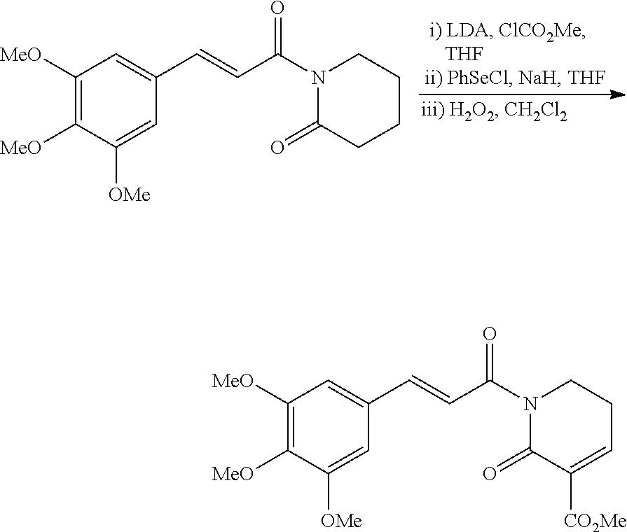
C1([MeO])=C([MeO])C([OMe])=CC(C=CC(N2C(=O)CCCC2)=O)=C1.C1([MeO])=C([MeO])C([OMe])=CC(C=CC(N2C(=O)C([CO2Me])=CCC2)=O)=C1
